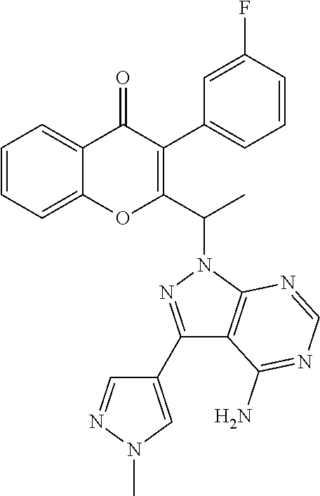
C1=CC=C2C(=C1)OC(C(N1N=C(C3=CN(C)N=C3)C3=C1N=CN=C3N)C)=C(C1=CC=CC(F)=C1)C2=O
